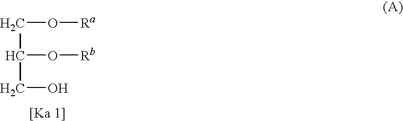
C(O[Ra])C(O[Rb])CO
